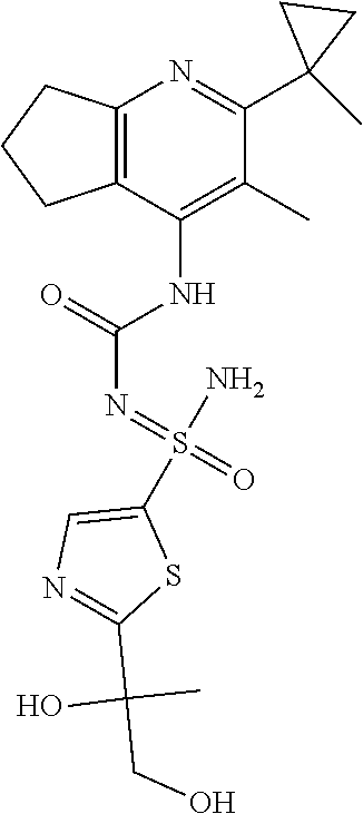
C12=C(C(NC(N=S(=O)(N)C3=CN=C(C(CO)(C)O)S3)=O)=C(C)C(C3(C)CC3)=N1)CCC2
